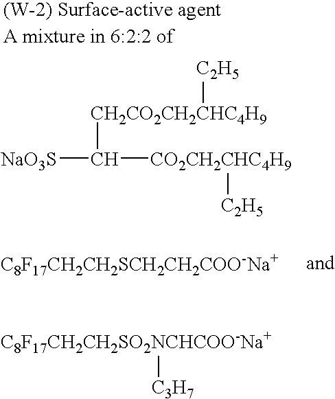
[C8F17CH2CH2SCH2CH2COO-Na+].[NaO3S]C([CH2CO2CH2CHC4H9][C2H5])[CO2CH2CHC4H9][C2H5].[C8F17CH2CH2SO2NCHCOO-Na+][C3H7]
